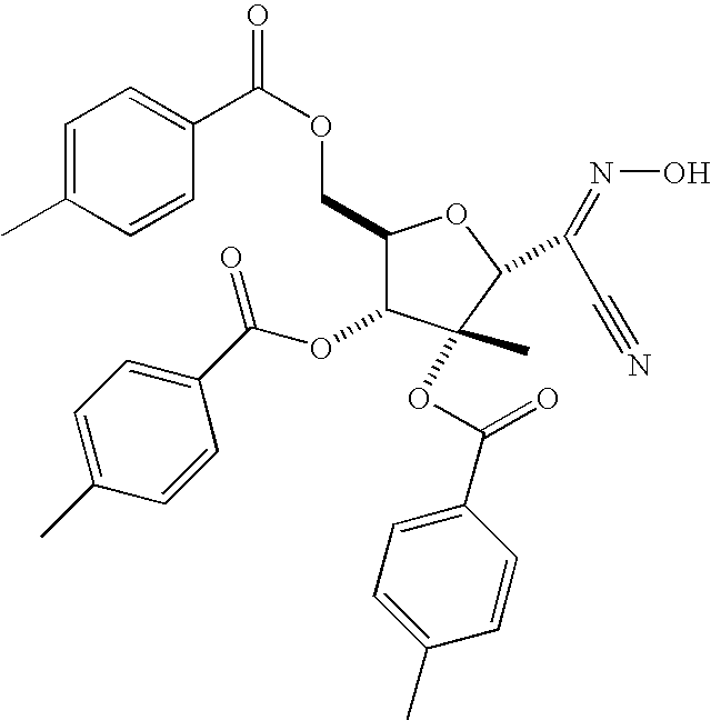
C1=C(C)C=CC(C(OCC2C(OC(C3=CC=C(C)C=C3)=O)C(OC(C3=CC=C(C)C=C3)=O)(C)C(C(=NO)C#N)O2)=O)=C1
